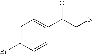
C1=C(Br)C=CC(C(CN)O)=C1
